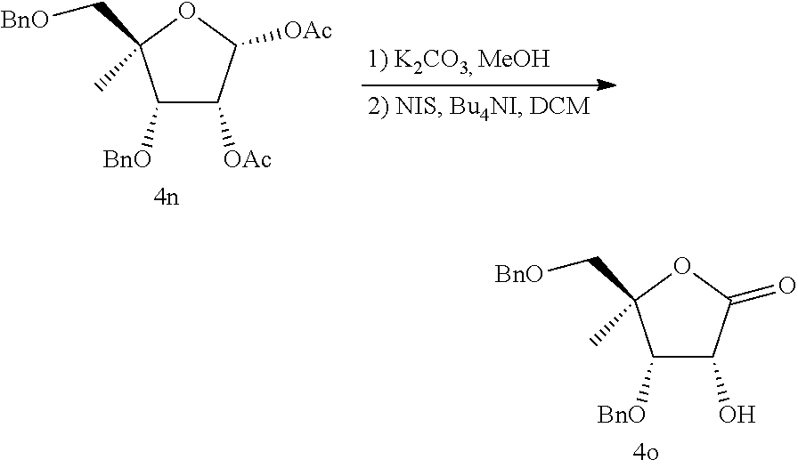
C1([BnO])C([OAc])C([OAc])OC1(C)C[BnO].C1([BnO])C(O)C(=O)OC1(C)C[BnO]
